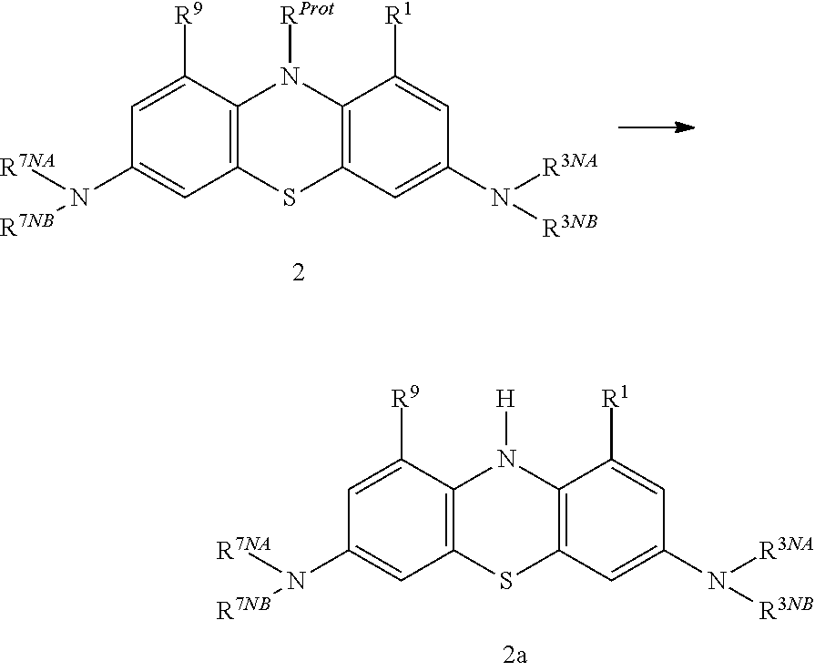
C1=C([R9])C2=C(C=C1N([R7NA])[R7NB])SC1=C(N2[H])C([R1])=CC(N([R3NA])[R3NB])=C1.C1=C([R9])C2=C(C=C1N([R7NA])[R7NB])SC1=C(N2[RProt])C([R1])=CC(N([R3NA])[R3NB])=C1
